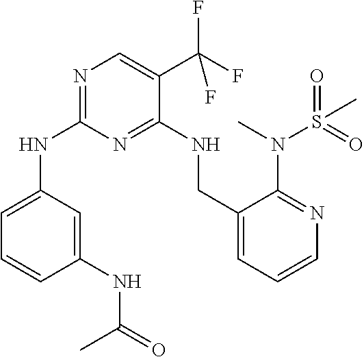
C1=C(NC2=NC=C(C(F)(F)F)C(NCC3=CC=CN=C3N(C)S(C)(=O)=O)=N2)C=C(NC(=O)C)C=C1
